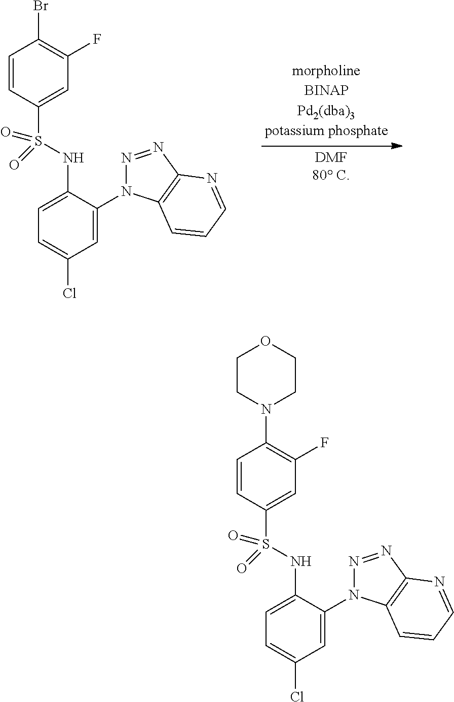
C1=CC(S(NC2=CC=C(Cl)C=C2N2N=NC3=C2C=CC=N3)(=O)=O)=CC(F)=C1N1CCOCC1.C1=CC(S(NC2=CC=C(Cl)C=C2N2N=NC3=C2C=CC=N3)(=O)=O)=CC(F)=C1Br
